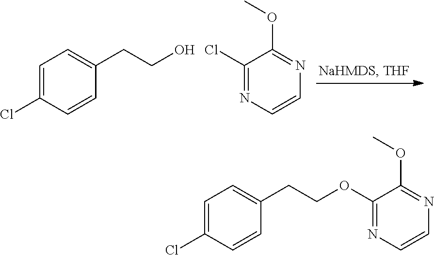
C1=C(Cl)C=CC(CCO)=C1.C1(Cl)=NC=CN=C1OC.C1=C(Cl)C=CC(CCOC2=NC=CN=C2OC)=C1
